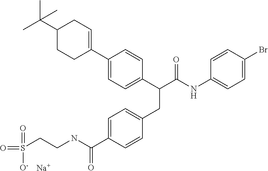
C1=C(C(NCCS(=O)(=O)[O-])=O)C=CC(CC(C(NC2=CC=C(Br)C=C2)=O)C2=CC=C(C3=CCC(C(C)(C)C)CC3)C=C2)=C1.[Na]
